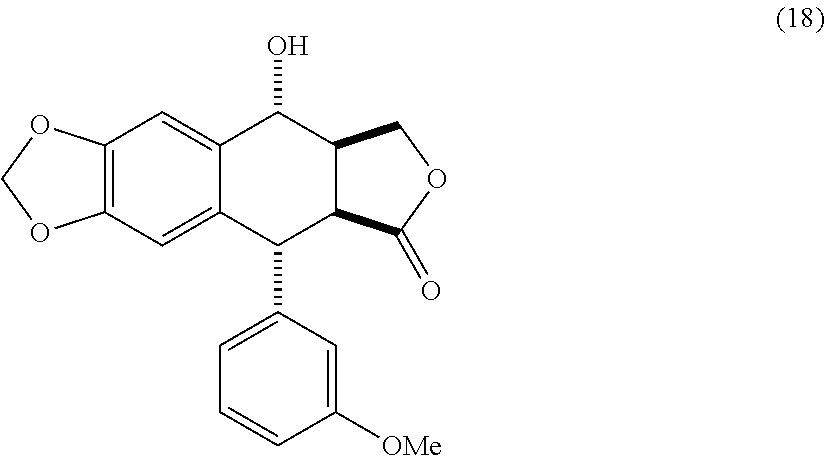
C12=C(C=C3C(=C1)C(O)C1C(C3C3=CC=CC([OMe])=C3)C(=O)OC1)OCO2
